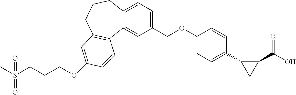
CS(CCCOC1=CC2=C(C3=CC(COC4=CC=C(C5CC5C(=O)O)C=C4)=CC=C3CCC2)C=C1)(=O)=O
